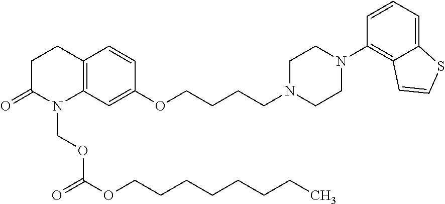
C12=C(CCC(=O)N1COC(OCCCCCCCC)=O)C=CC(OCCCCN1CCN(C3=C4C(=CC=C3)SC=C4)CC1)=C2
